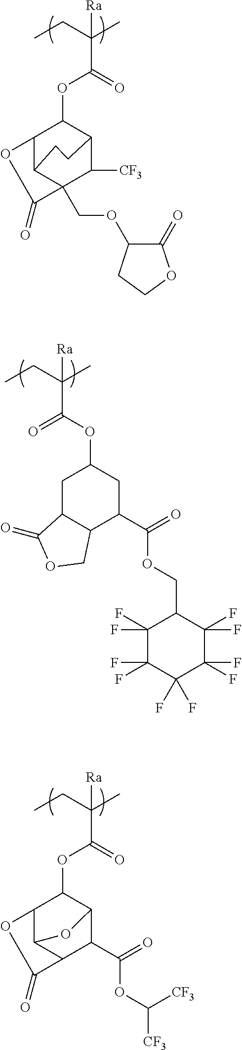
C(C(OC1C2C3C(COC4C(=O)OCC4)(C([CF3])C1CC3)C(=O)O2)=O)(CC)(C)[Ra].C(C(=O)OC1CC2C(C(C(OCC3C(F)(F)C(F)(F)C(F)(F)C(F)(F)C3(F)F)=O)C1)COC2=O)(CC)(C)[Ra].C(C(OC1C2C3C(C(C(OC([CF3])[CF3])=O)C1O3)C(=O)O2)=O)(CC)(C)[Ra]
